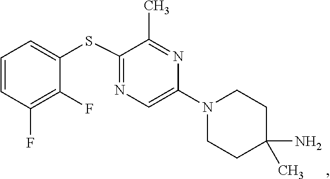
C1=C(N2CCC(N)(C)CC2)N=C(C)C(SC2=CC=CC(F)=C2F)=N1
